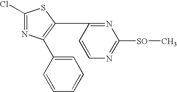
C1(Cl)=NC(C2=CC=CC=C2)=C(C2=NC([SO]C)=NC=C2)S1
